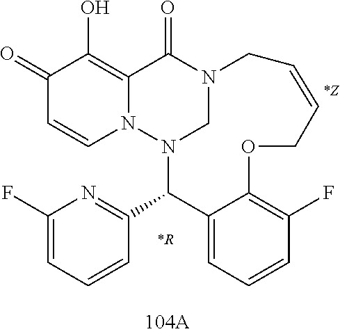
C1(=O)C=CN2C(=C1O)C(=O)N1CN2C(C2=NC(F)=CC=C2)C2=CC=CC(F)=C2OCC=CC1.[*R].[*Z]
